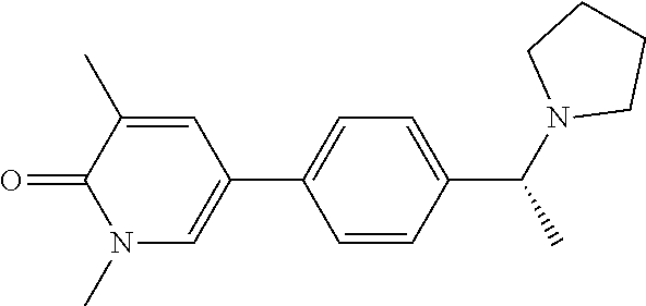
O=C1C(C)=CC(C2=CC=C(C(N3CCCC3)C)C=C2)=CN1C
